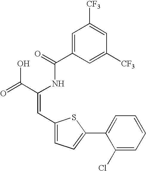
C1=C(C(=O)NC(C(=O)O)=CC2=CC=C(C3=CC=CC=C3Cl)S2)C=C([CF3])C=C1[CF3]
